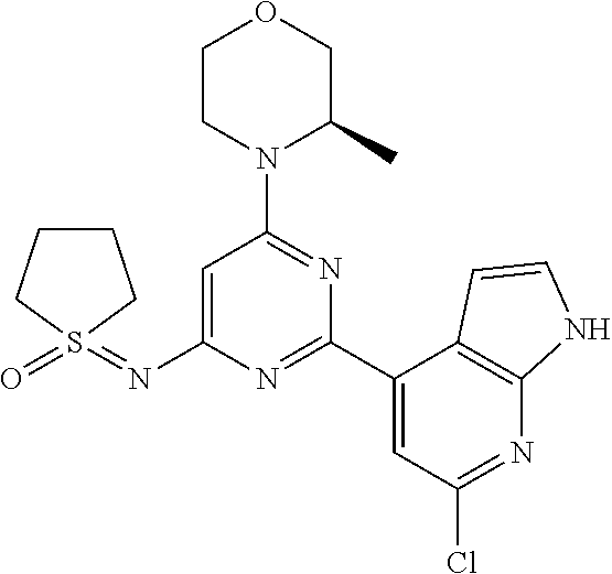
C1=C(N=S2(=O)CCCC2)N=C(C2=CC(Cl)=NC3=C2C=CN3)N=C1N1C(C)COCC1
